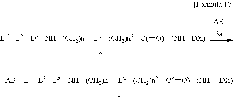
[L1][L2][Lp]N[(CH2)n1][La][(CH2)n2][C(]=[O)][(NH][DX)].[AB][L1][L2][Lp]N[(CH2)n1][La][(CH2)n2][C(]=[O)][(NH][DX)]
